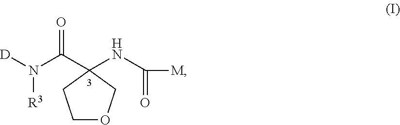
C1OCC(C(N([R3])[D])=O)(NC(=O)[M])C1
